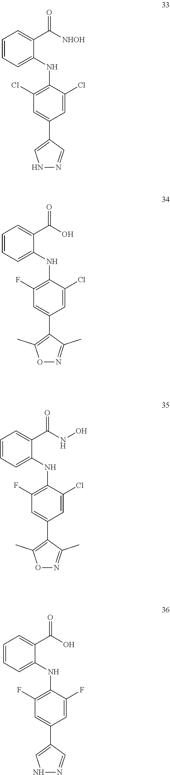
C1=C(F)C(NC2=CC=CC=C2C(O)=O)=C(F)C=C1C1=CNN=C1.C1=C(Cl)C(NC2=CC=CC=C2C([NHOH])=O)=C(Cl)C=C1C1=CNN=C1.C1=C(Cl)C(NC2=CC=CC=C2C(O)=O)=C(F)C=C1C1=C(C)ON=C1C.C1=C(Cl)C(NC2=CC=CC=C2C(NO)=O)=C(F)C=C1C1=C(C)ON=C1C
